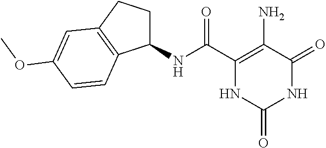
C1(NC(C2=C(N)C(=O)NC(=O)N2)=O)CCC2=C1C=CC(OC)=C2
